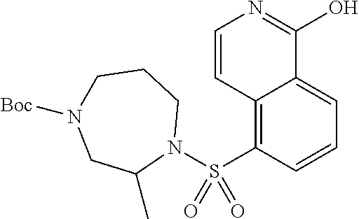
C12=C(S(N3CCCN([Boc])CC3C)(=O)=O)C=CC=C1C(O)=NC=C2
